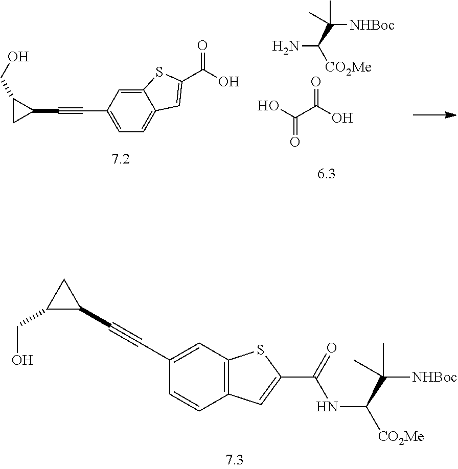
OC(C(O)=O)=O.NC(C(C)([NHBoc])C)[CO2Me].C(O)(=O)C1=CC2=CC=C(C#CC3C(CO)C3)C=C2S1.C12=C(C=C(C#CC3CC3CO)C=C1)SC(C(=O)NC([CO2Me])C(C)([NHBoc])C)=C2
